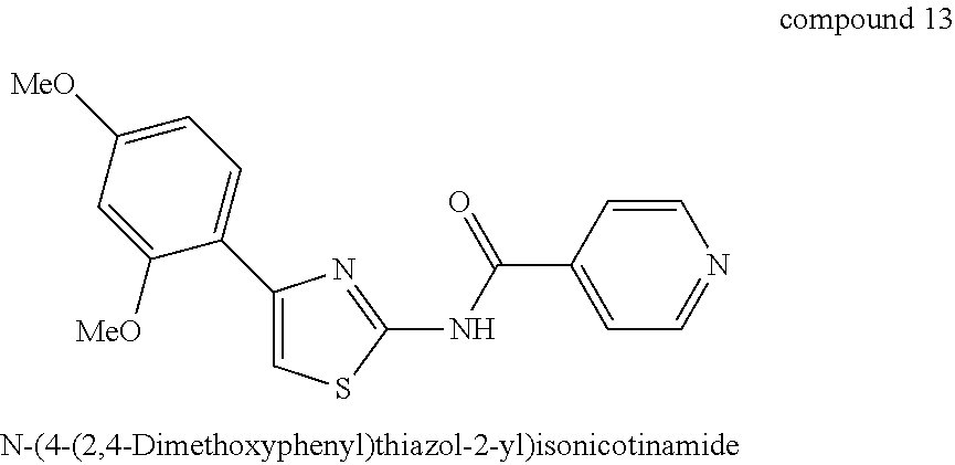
C1(C2=CC=C([MeO])C=C2[MeO])=CSC(NC(C2=CC=NC=C2)=O)=N1
